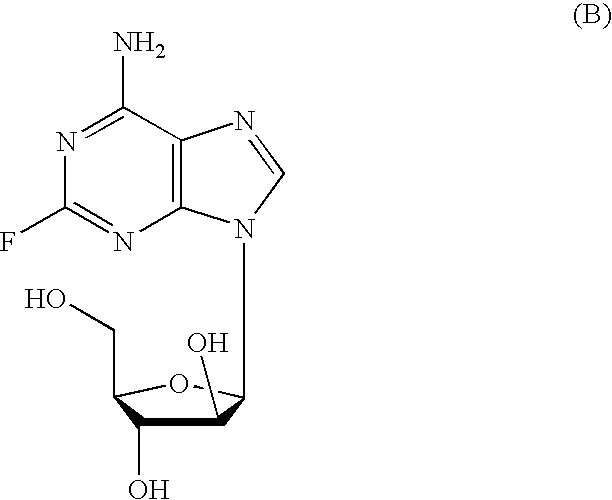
C1(O)C(O)C(CO)OC1N1C2=C(C(N)=NC(F)=N2)N=C1
